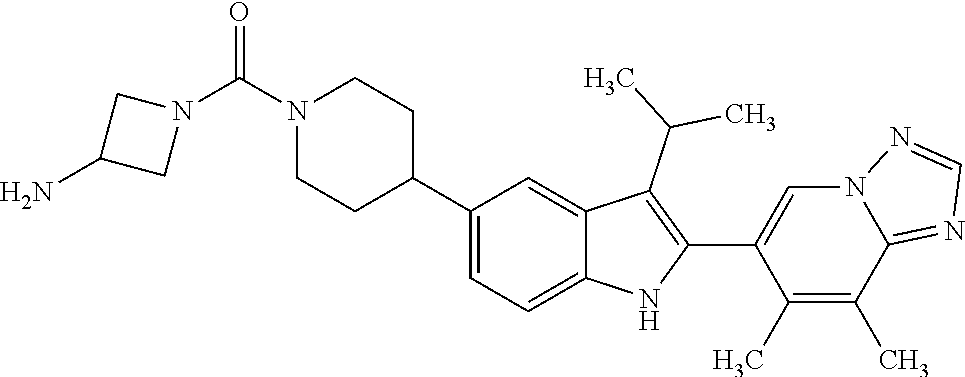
N1(C(N2CC(N)C2)=O)CCC(C2=CC=C3C(=C2)C(C(C)C)=C(C2=CN4C(=NC=N4)C(C)=C2C)N3)CC1
